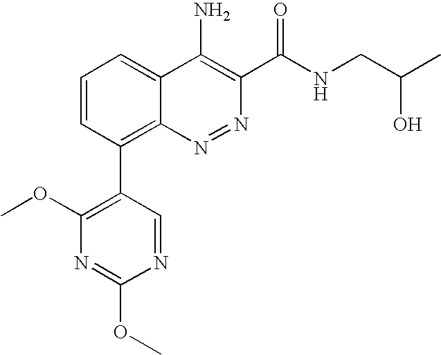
C1=CC(C2=C(OC)N=C(OC)N=C2)=C2C(=C1)C(N)=C(C(NCC(C)O)=O)N=N2
